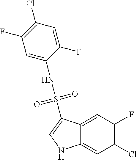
C12=CC(F)=C(Cl)C=C1NC=C2S(NC1=CC(F)=C(Cl)C=C1F)(=O)=O
